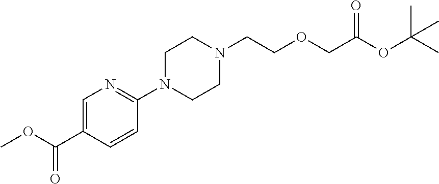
C1=C(C(OC)=O)C=CC(N2CCN(CCOCC(OC(C)(C)C)=O)CC2)=N1
